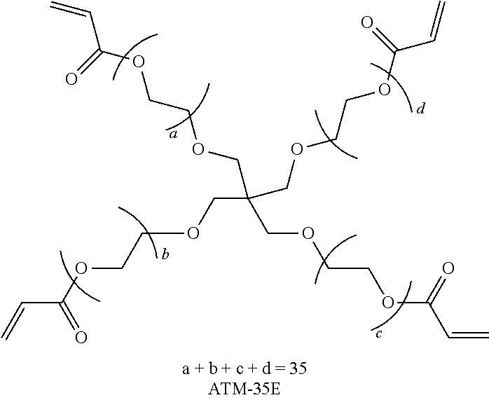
C=CC(OCCOCC(COCCOC(C=C)=O)(COCCOC(C=C)=O)COCCOC(C=C)=O)=O
